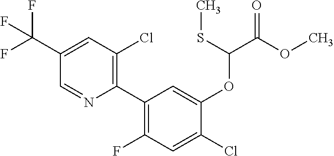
C1(C(F)(F)F)=CC(Cl)=C(C2=C(F)C=C(Cl)C(OC(C(OC)=O)SC)=C2)N=C1
